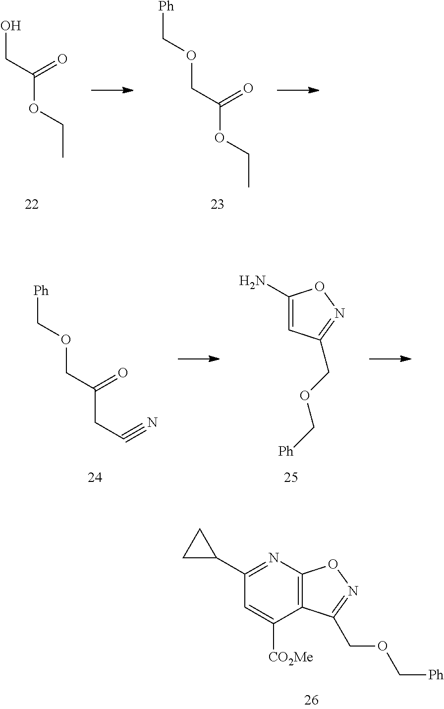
OCC(OCC)=O.O(CC(OCC)=O)C[Ph].O(CC(CC#N)=O)C[Ph].C1(N)=CC(COC[Ph])=NO1.N1=C(C2CC2)C=C([CO2Me])C2=C1ON=C2COC[Ph]
